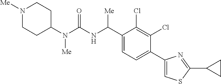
C1(N(C(NC(C2=CC=C(C3=CSC(C4CC4)=N3)C(Cl)=C2Cl)[Me])=O)[Me])CCN([Me])CC1
